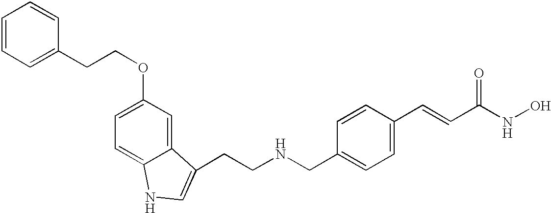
C1=C(OCCC2=CC=CC=C2)C=C2C(=C1)NC=C2CCNCC1=CC=C(C=CC(NO)=O)C=C1
